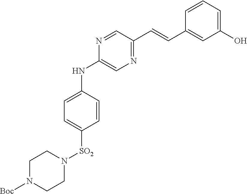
N1=C(C=CC2=CC(O)=CC=C2)C=NC(NC2=CC=C([SO2]N3CCN([Boc])CC3)C=C2)=C1
